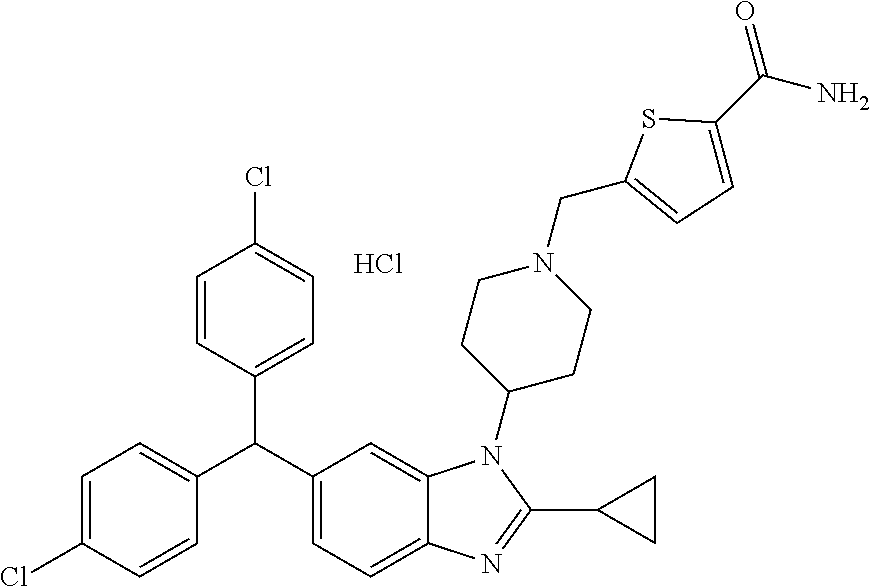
C1=C(Cl)C=CC(C(C2=CC=C3C(=C2)N(C2CCN(CC4=CC=C(C(N)=O)S4)CC2)C(C2CC2)=N3)C2=CC=C(Cl)C=C2)=C1.Cl
